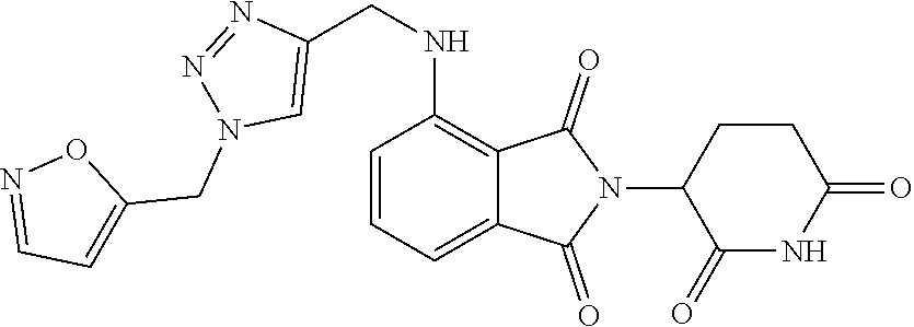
C1=CC=C2C(=C1NCC1=CN(CC3=CC=NO3)N=N1)C(=O)N(C1C(=O)NC(=O)CC1)C2=O
